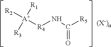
[A+]([R4]NC([R5])=O)([R2])([R1])[R3]
